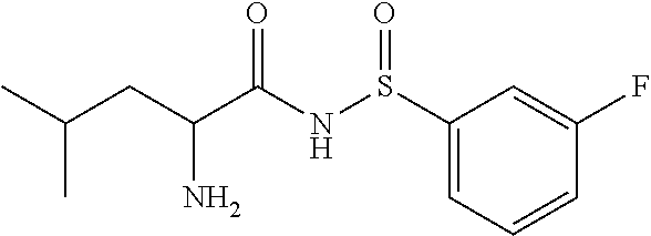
S(NC(C(CC(C)C)N)=O)(=O)C1=CC=CC(F)=C1
